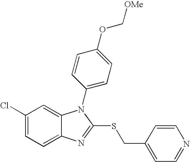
C1(Cl)=CC=C2C(=C1)N(C1=CC=C(OC[OMe])C=C1)C(SCC1=CC=NC=C1)=N2
